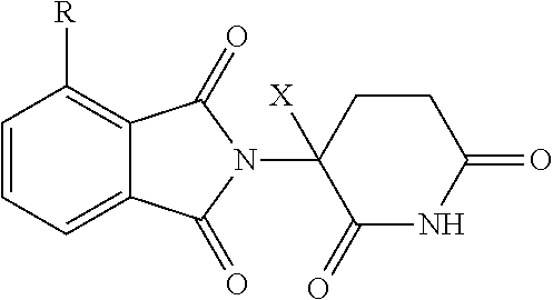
C1=CC=C2C(=C1[R])C(=O)N(C1([X])C(=O)NC(=O)CC1)C2=O
